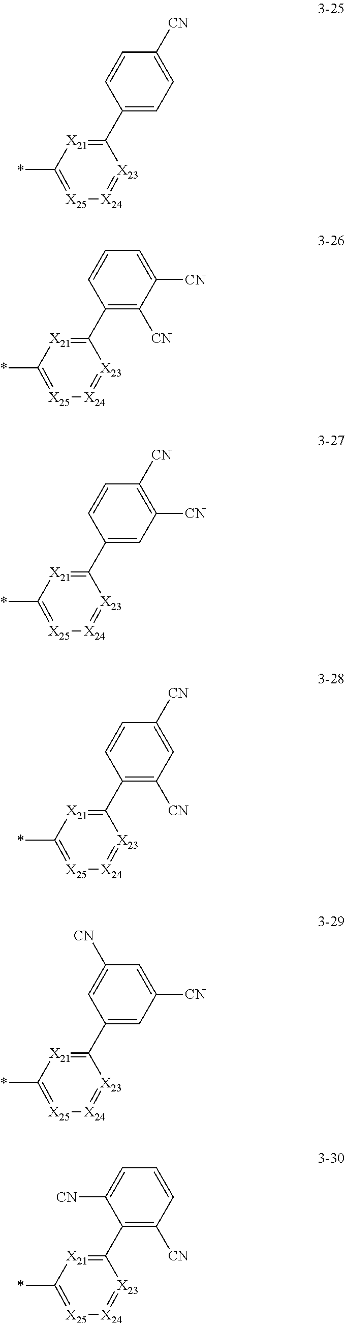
[X21]1=C(C2=CC=C([CN])C=C2)[X23]=[X24][X25]=C1*.[X21]1=C(C2=C([CN])C([CN])=CC=C2)[X23]=[X24][X25]=C1*.[X21]1=C(C2=CC([CN])=C([CN])C=C2)[X23]=[X24][X25]=C1*.[X21]1=C(C2=C([CN])C=C([CN])C=C2)[X23]=[X24][X25]=C1*.[X21]1=C(C2=CC([CN])=CC([CN])=C2)[X23]=[X24][X25]=C1*.[X21]1=C(C2=C([CN])C=CC=C2[CN])[X23]=[X24][X25]=C1*
